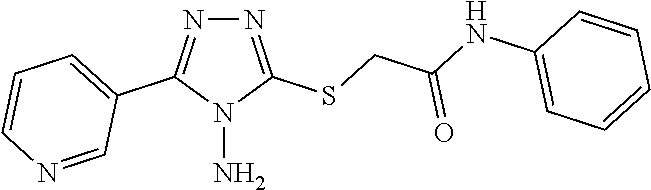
N1=C(SCC(NC2=CC=CC=C2)=O)N(N)C(C2=CC=CN=C2)=N1
